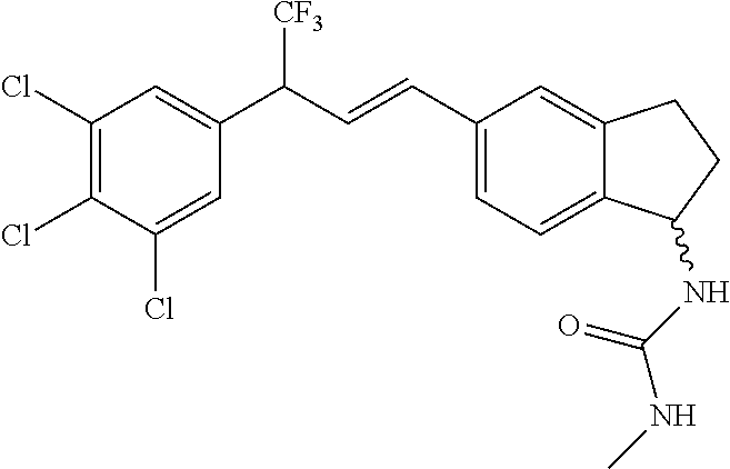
C1(Cl)=CC(C(C=CC2=CC=C3C(=C2)CCC3NC(NC)=O)[CF3])=CC(Cl)=C1Cl
